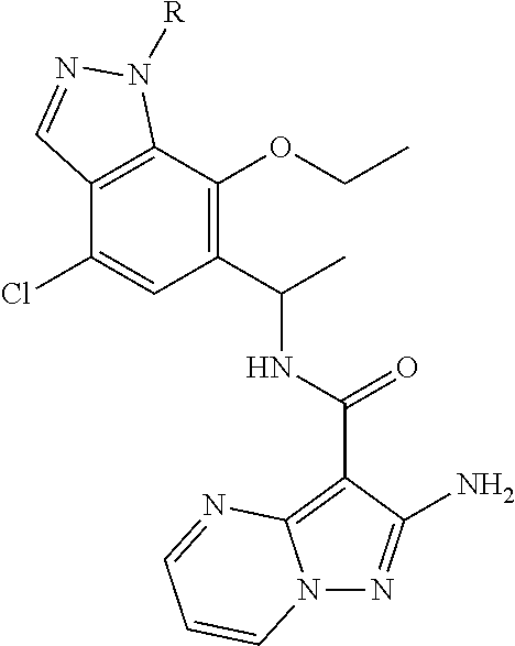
C12=C(C(OCC)=C(C(C)NC(C3=C4N(N=C3N)C=CC=N4)=O)C=C1Cl)N([R])N=C2
